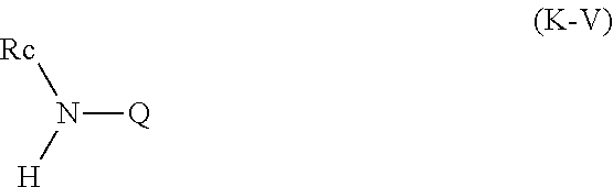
N([Q])([Rc])[H]
